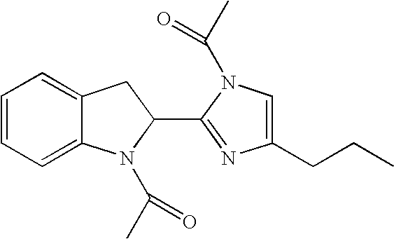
C12=CC=CC=C1CC(C1=NC(CCC)=CN1C(C)=O)N2C(C)=O
